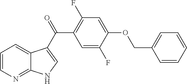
C1=CN=C2C(=C1)C(C(=O)C1=C(F)C=C(OCC3=CC=CC=C3)C(F)=C1)=CN2
